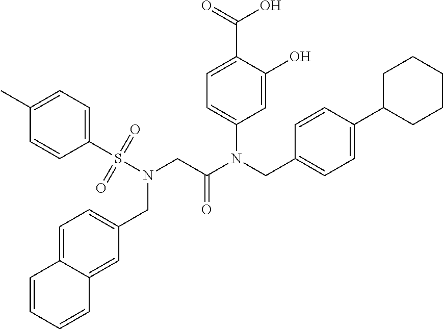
C1=C(O)C(C(=O)O)=CC=C1N(CC1=CC=C(C2CCCCC2)C=C1)C(CN(S(C1=CC=C(C)C=C1)(=O)=O)CC1=CC=C2C(=C1)C=CC=C2)=O
